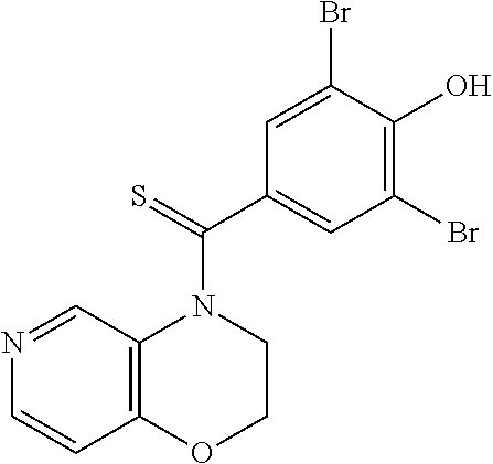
N1=CC2=C(C=C1)OCCN2C(C1=CC(Br)=C(O)C(Br)=C1)=S
